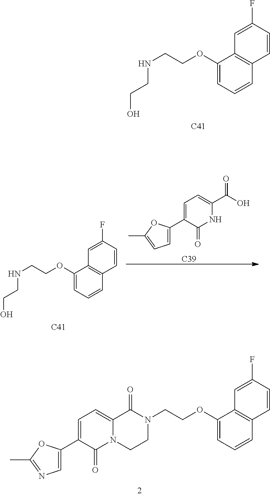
C1(OCCNCCO)=CC=CC2=C1C=C(F)C=C2.[C41].C1(OCCN2C(=O)C3=CC=C(C4=CN=C(C)O4)C(=O)N3CC2)=CC=CC2=C1C=C(F)C=C2.C1(OCCNCCO)=CC=CC2=C1C=C(F)C=C2.[C41].C1=C(C2=CC=C(C)O2)C(=O)NC(C(O)=O)=C1.[C39]
